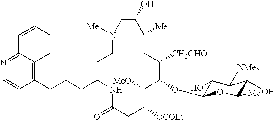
N1([Me])CCC(CCCC2=C3C(=NC=C2)C=CC=C3)NC(=O)CC([OCOEt])C([MeO])C(OC2C(O)C([NMe2])C(O)C([Me])O2)C([CH2CHO])CC([Me])C(O)C1
